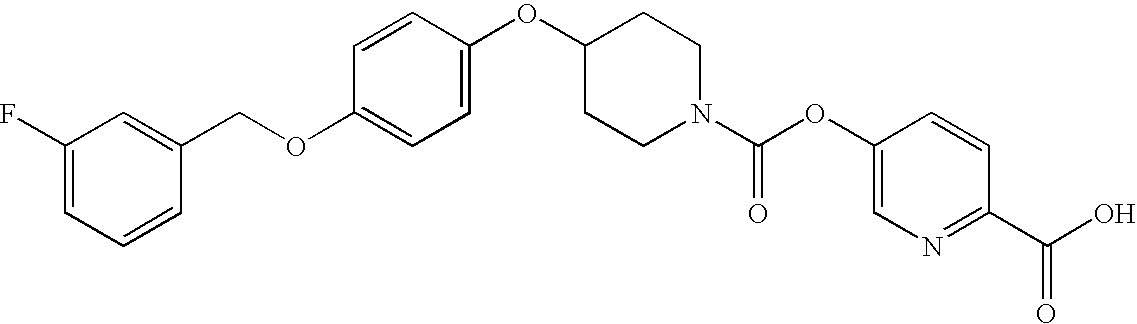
C1(F)=CC=CC(COC2=CC=C(OC3CCN(C(OC4=CN=C(C(O)=O)C=C4)=O)CC3)C=C2)=C1
